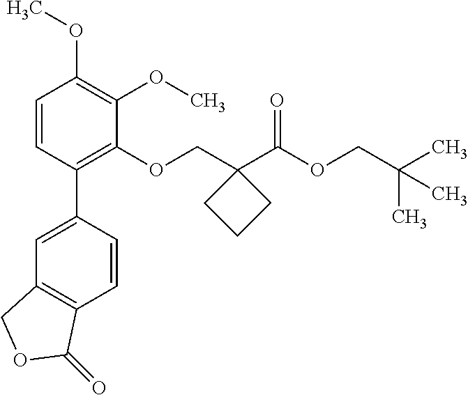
C1=CC(C2=CC3=C(C=C2)C(=O)OC3)=C(OCC2(C(OCC(C)(C)C)=O)CCC2)C(OC)=C1OC
